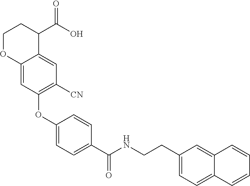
C1(OC2=C([CN])C=C3C(=C2)OCCC3C(O)=O)=CC=C(C(NCCC2=CC=C3C(=C2)C=CC=C3)=O)C=C1
